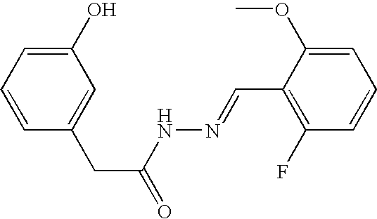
C1(O)=CC=CC(CC(=O)NN=CC2=C(F)C=CC=C2OC)=C1
